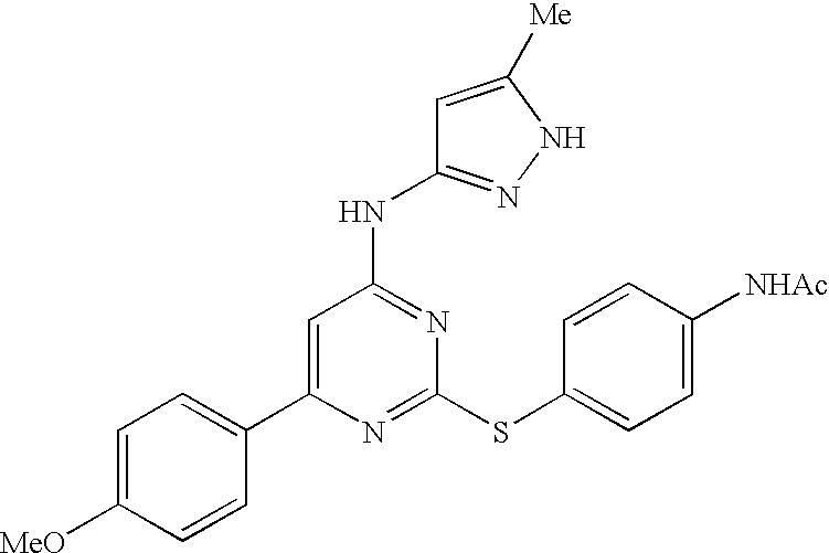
C1(C2=CC=C([MeO])C=C2)=CC(NC2=NNC([Me])=C2)=NC(SC2=CC=C([NHAc])C=C2)=N1
